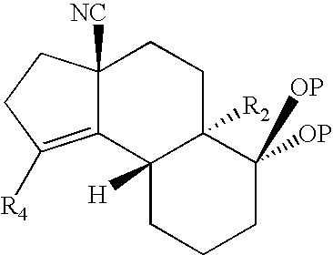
C12([NC])C(=C([R4])CC1)C1([H])C([R2])(CC2)C([OP])([OP])CCC1
